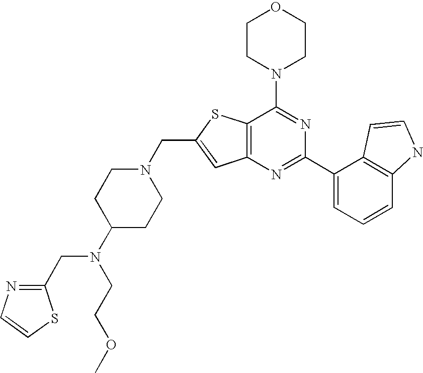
N1(CC2=CC3=C(S2)C(N2CCOCC2)=NC(C2=CC=CC4=C2C=CN4)=N3)CCC(N(CCOC)CC2=NC=CS2)CC1
